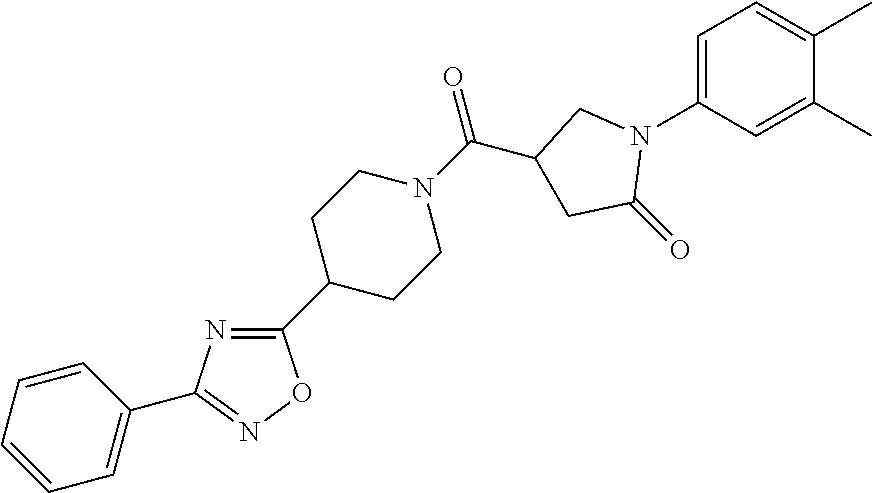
C1=C(N2CC(C(N3CCC(C4=NC(C5=CC=CC=C5)=NO4)CC3)=O)CC2=O)C=C(C)C(C)=C1
